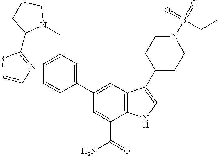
C1=CC(C2=CC3=C(C(C(=O)N)=C2)NC=C3C2CCN(S(=O)(=O)CC)CC2)=CC(CN2CCCC2C2=NC=CS2)=C1
